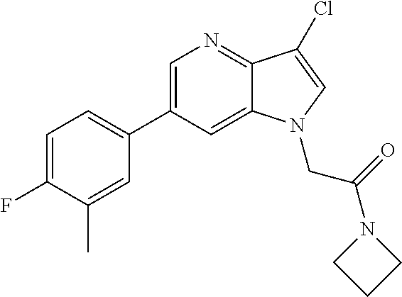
C1(C2=CC=C(F)C(C)=C2)=CN=C2C(=C1)N(CC(=O)N1CCC1)C=C2Cl
